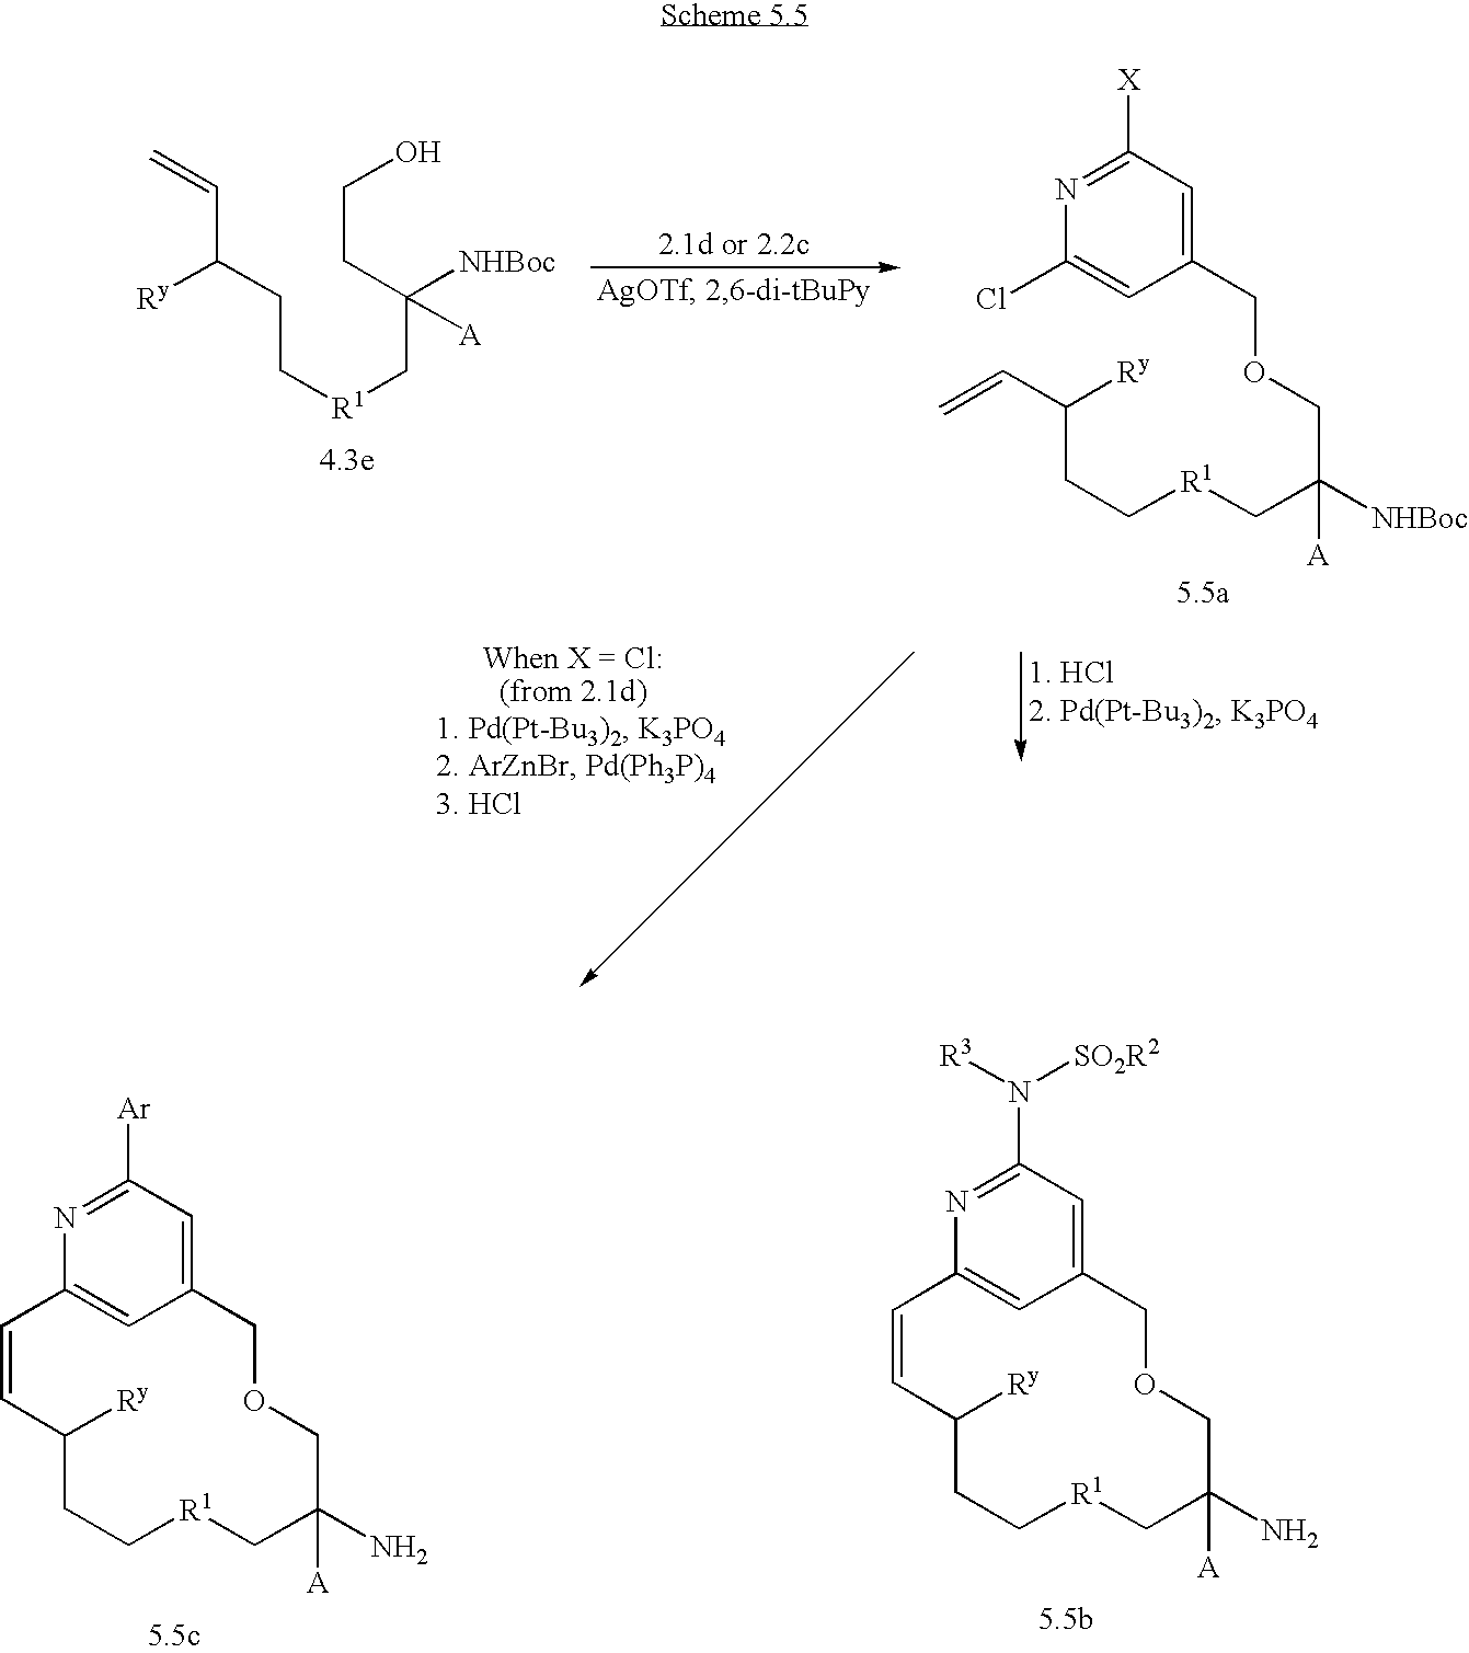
C12=CC(=CC(N([R3])[SO2R2])=N1)COCC(N)([A])C[R1]CCC([Ry])C=C2.C12=CC(=CC([Ar])=N1)COCC(N)([A])C[R1]CCC([Ry])C=C2.C=CC([Ry])CC[R1]CC(CCO)([A])[NHBoc].C1(Cl)=CC(COCC([NHBoc])(C[R1]CCC([Ry])C=C)[A])=CC([X])=N1
